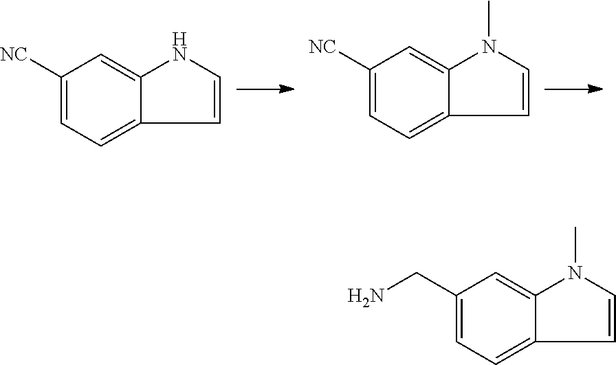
C1([NC])=CC=C2C(=C1)NC=C2.C1([NC])=CC=C2C(=C1)N(C)C=C2.C1(CN)=CC=C2C(=C1)N(C)C=C2
